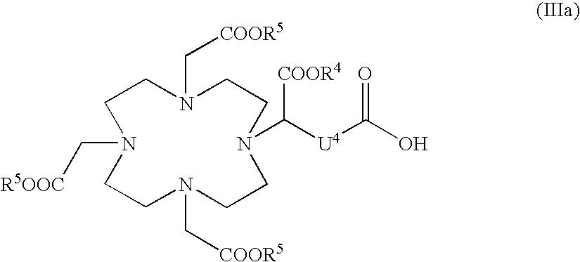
C1CN(C[COOR5])CCN(C([U4]C(O)=O)[COOR4])CCN(C[COOR5])CCN1C[R5OOC]
